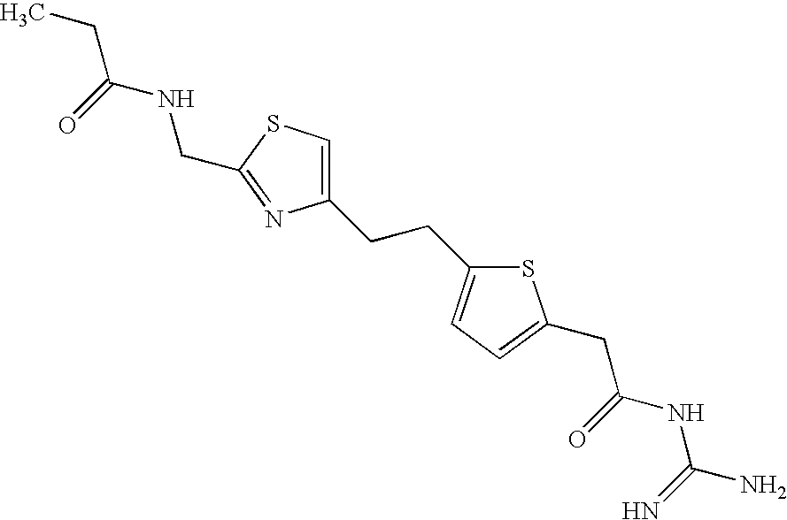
C1(CCC2=CC=C(CC(NC(N)=N)=O)S2)=CSC(CNC(CC)=O)=N1
